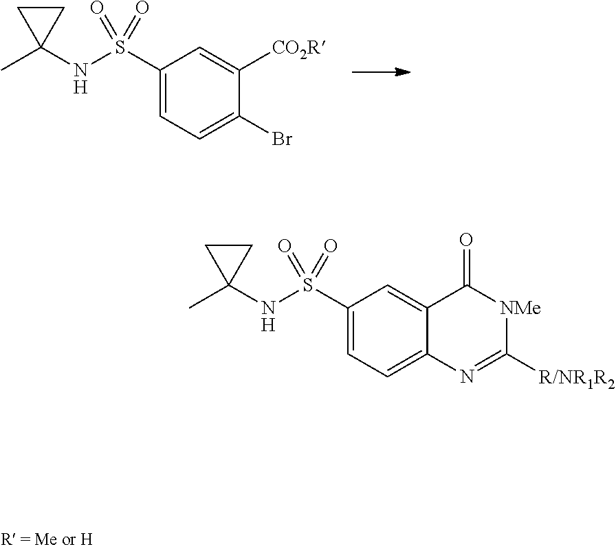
C1(S(NC2(C)CC2)(=O)=O)=CC=C(Br)C([CO2R])=C1.C1(S(NC2(C)CC2)(=O)=O)=CC=C2C(=C1)C(=O)[NMe]C([R/NR1R2])=N2
